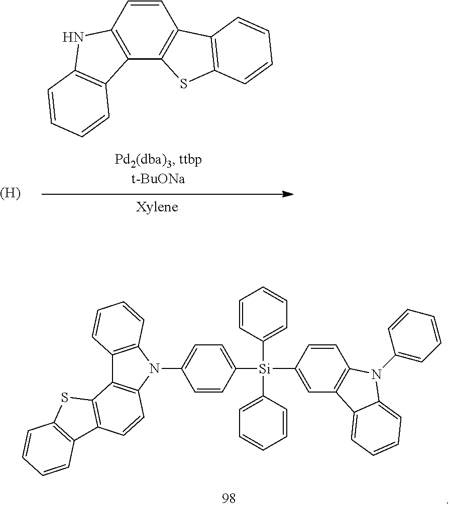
[(H)].C12=C(C3=C(C=C1)C1=C(S3)C=CC=C1)C1=C(N2)C=CC=C1.C1([Si](C2=CC=CC=C2)(C2=CC=CC=C2)C2=CC3=C(C=C2)N(C2=CC=CC=C2)C2=CC=CC=C32)=CC=C(N2C3=C(C4=C2C=CC2=C4SC4=C2C=CC=C4)C=CC=C3)C=C1
